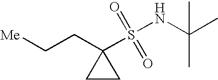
C(C1(S(NC(C)(C)C)(=O)=O)CC1)C[Me]
